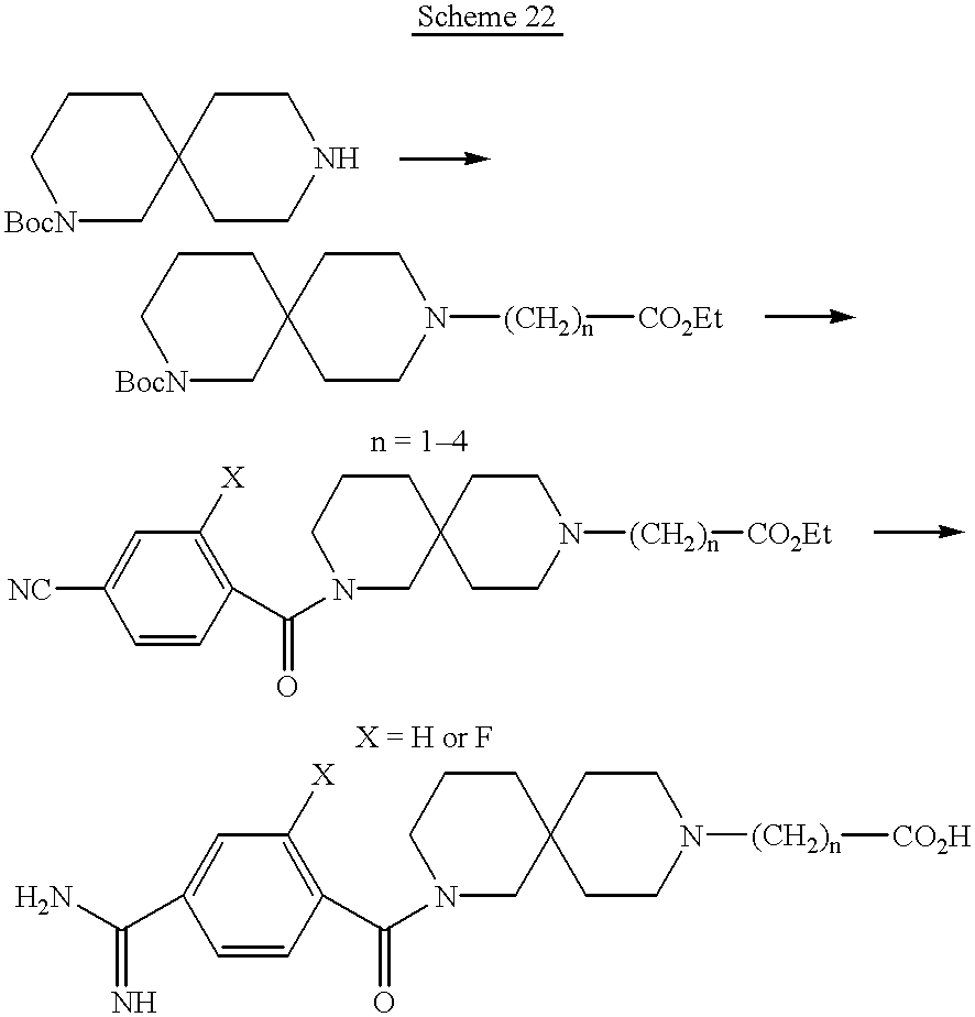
[BocN]1CC2(CCC1)CCNCC2.[BocN]1CC2(CCC1)CCN([(CH2)n][CO2Et])CC2.C1C2(CCCN1C(C1=C([X])C=C([NC])C=C1)=O)CCN([(CH2)n][CO2Et])CC2.NC(C1=CC([X])=C(C(N2CC3(CCC2)CCN([(CH2)n][CO2H])CC3)=O)C=C1)=N
